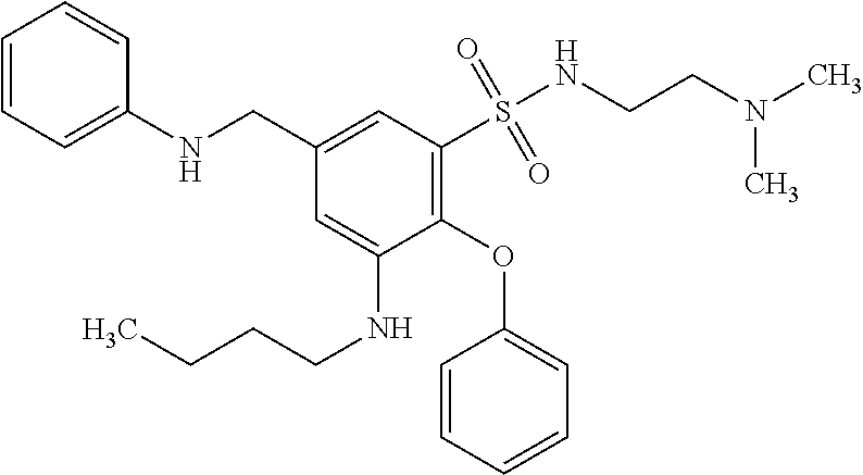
C1=CC=CC=C1OC1=C(S(NCCN(C)C)(=O)=O)C=C(CNC2=CC=CC=C2)C=C1NCCCC
